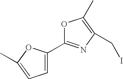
C1(C2=NC(CI)=C(C)O2)=CC=C(C)O1
